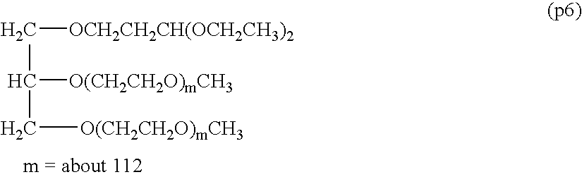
C([OCH2CH2CH(OCH2CH3)2])C([O(CH2CH2O)mCH3])C[O(CH2CH2O)mCH3]
